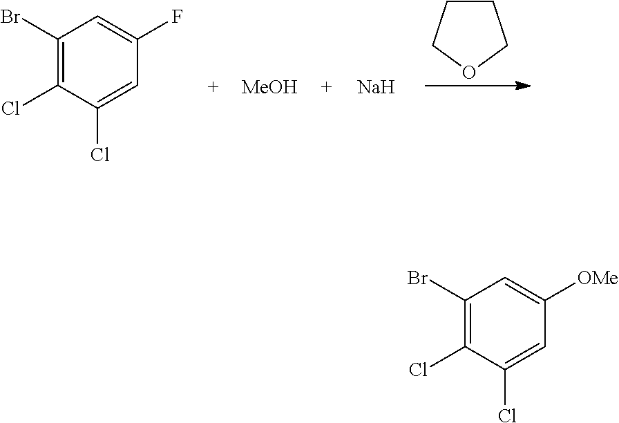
C1(Br)=C(Cl)C(Cl)=CC(F)=C1.[MeOH].[Na].C1CCOC1.C1(Br)=C(Cl)C(Cl)=CC([OMe])=C1
